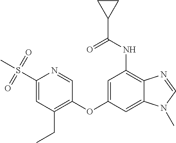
C1=NC(S(=O)(C)=O)=CC(CC)=C1OC1=CC(NC(=O)C2CC2)=C2C(=C1)N(C)C=N2
